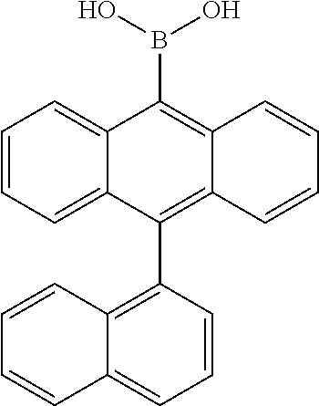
C12=CC=CC=C1C(C1=C3C(=CC=C1)C=CC=C3)=C1C(=C2B(O)O)C=CC=C1
